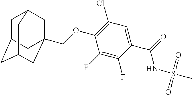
C1C2CC3CC(COC4=C(Cl)C=C(C(NS(C)(=O)=O)=O)C(F)=C4F)(CC1C3)C2
